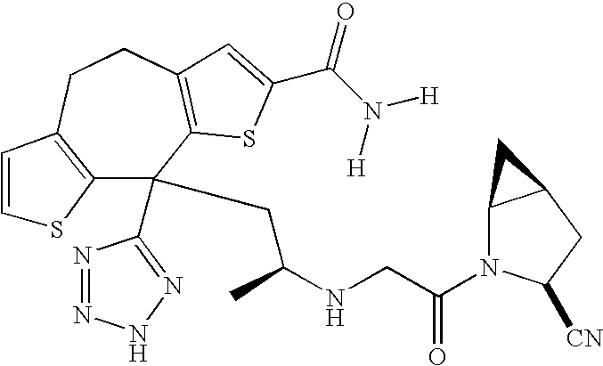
C12=C(CCC3=C(C1(C1=NNN=N1)CC(NCC(=O)N1C4C(CC1[CN])C4)C)SC(C(N([H])[H])=O)=C3)C=CS2
